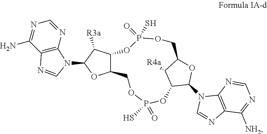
P1(S)(=O)OCC2OC(N3C4=C(C([NH2])=NC=N4)N=C3)C(OP(=O)(S)OCC3C(C([R3a])C(N4C5=C(C(N)=NC=N5)N=C4)O3)O1)C2[R4a]
